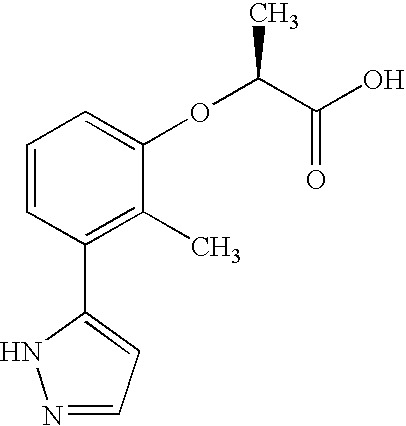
C1=CC(C2=CC=NN2)=C(C)C(OC(C)C(O)=O)=C1
